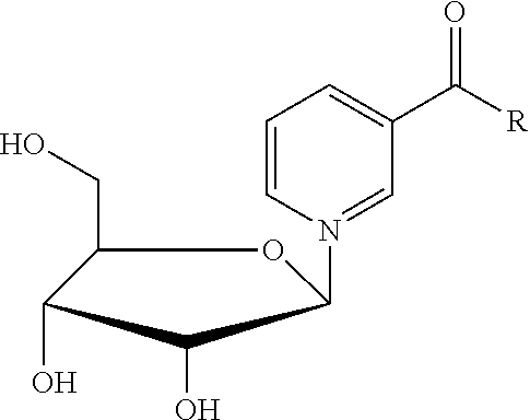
C1(CO)C(O)C(O)C(N2=CC(C(=O)[R])=CC=C2)O1
